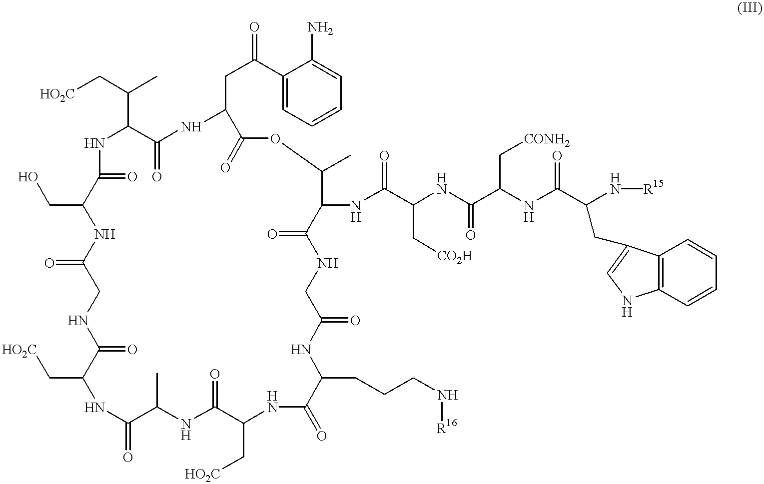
[HO2C]CC(C)C1NC(=O)C(CO)NC(=O)CNC(=O)C(C[HO2C])NC(=O)C(C)NC(=O)C(C[HO2C])NC(=O)C(CCCN[R16])NC(=O)CNC(=O)C(NC(C(NC(C(NC(=O)C(N[R15])CC2=CNC3=C2C=CC=C3)C[CONH2])=O)C[CO2H])=O)C(C)OC(=O)C(CC(C2=CC=CC=C2N)=O)NC1=O
